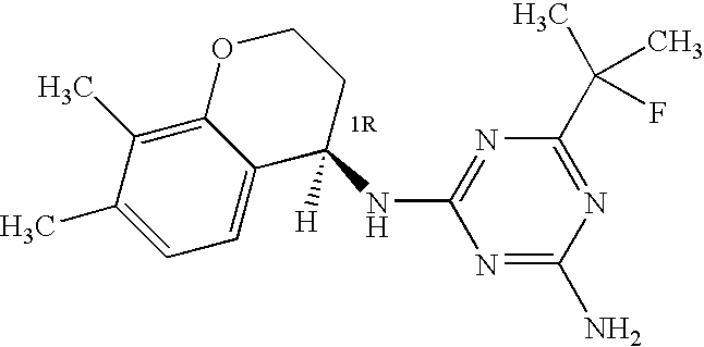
C1=C(C)C(C)=C2C(=C1)C([H])(NC1=NC(C(C)(C)F)=NC(N)=N1)CCO2
